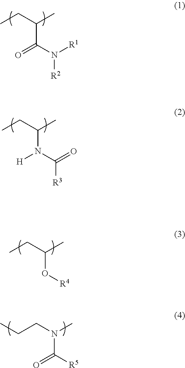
CCC(C)C(N([R1])[R2])=O.CCC(C)N(C(=O)[R3])[H].CCC(C)O[R4].C(CN(C)C([R5])=O)C
